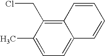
C12=C(CCl)C(C)=CC=C1C=CC=C2
